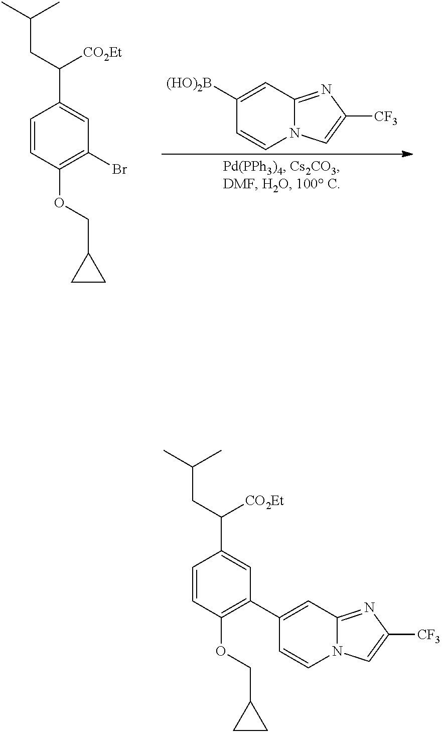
C1=CC(OCC2CC2)=C(Br)C=C1C(CC(C)C)[CO2Et].C1([(HO)2B])=CC2=NC([CF3])=CN2C=C1.C1=CC(OCC2CC2)=C(C2=CC3=NC([CF3])=CN3C=C2)C=C1C(CC(C)C)[CO2Et]
